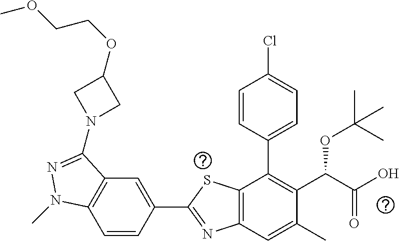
C1=CC(C2=NC3=C(S2)C(C2=CC=C(Cl)C=C2)=C(C(C(O)=O)OC(C)(C)C)C(C)=C3)=CC2=C1N(C)N=C2N1CC(OCCOC)C1
